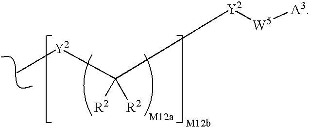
C([Y2][W5][A3])([R2])([R2])[Y2]C
